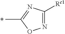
N1=C([Rc1])N=C(C)O1
